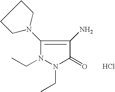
Cl.N1(CC)N(CC)C(=O)C(N)=C1N1CCCC1
